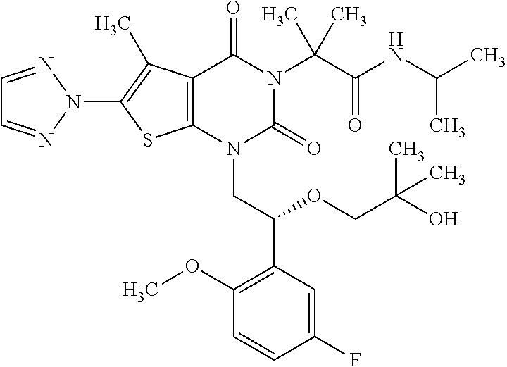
C12=C(C(C)=C(N3N=CC=N3)S1)C(=O)N(C(C(=O)NC(C)C)(C)C)C(=O)N2CC(C1=C(OC)C=CC(F)=C1)OCC(O)(C)C
